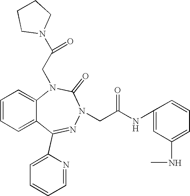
C1=CC=C2C(=C1)N(CC(N1CCCC1)=O)C(=O)N(CC(NC1=CC(NC)=CC=C1)=O)N=C2C1=CC=CC=N1
